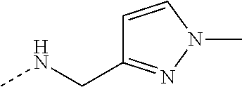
C1=CN(C)N=C1CNC
